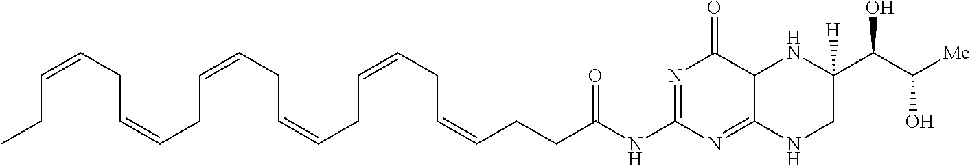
CCC=CCC=CCC=CCC=CCC=CCC=CCCC(NC1=NC(=O)C2C(=N1)NCC(C(C([Me])O)O)([H])N2)=O
